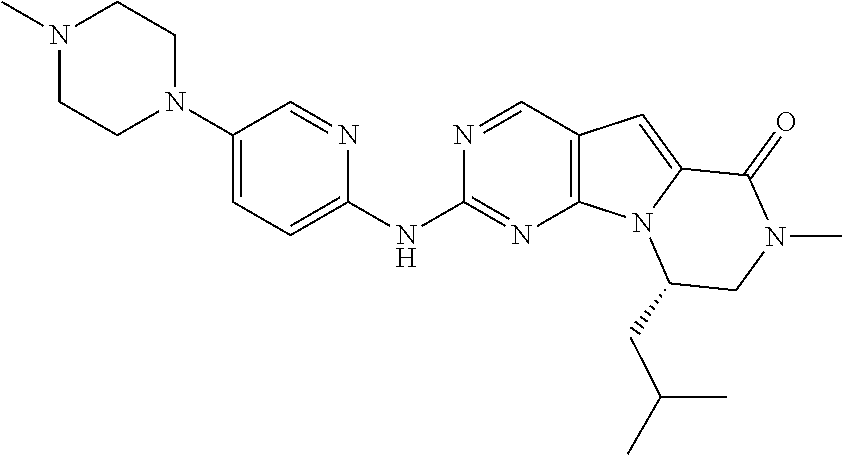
N1=CC2=C(N=C1NC1=CC=C(N3CCN(C)CC3)C=N1)N1C(=C2)C(=O)N(C)CC1CC(C)C
